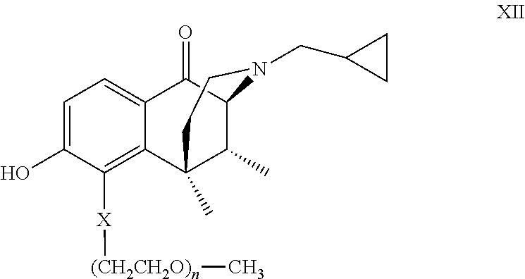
OC1=CC=C2C(=C1[X][(CH2CH2O)n]C)C1(C)C(C)C(C2=O)N(CC2CC2)CC1
